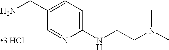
C1(CN)=CC=C(NCCN(C)C)N=C1.[3 HCl]
